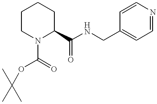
C1=CN=CC=C1CNC(C1CCCCN1C(=O)OC(C)(C)C)=O
